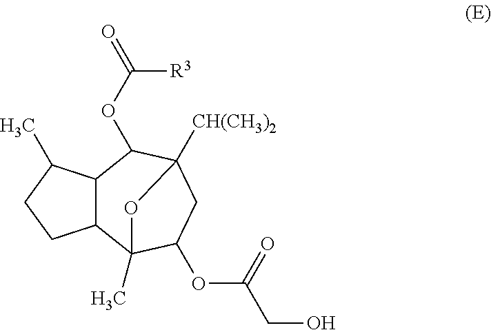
C12C(C3(C)C(OC(=O)CO)CC([CH(CH3)2])(C1OC([R3])=O)O3)CCC2C
